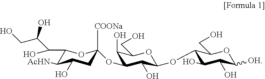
C1(C(C(CO)O)O)C([AcHN])C(O)CC([COONa])(OC2C(O)C(CO)OC(OC3C(O)C(O)C([OH])OC3CO)C2O)O1
